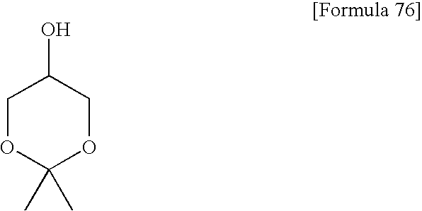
C1OC(C)(C)OCC1O
